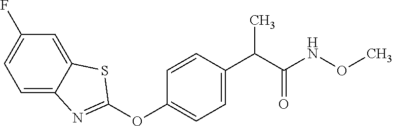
C1(OC2=NC3=CC=C(F)C=C3S2)=CC=C(C(C(NOC)=O)C)C=C1
